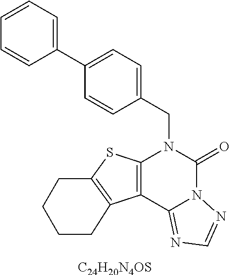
C1=CC=C(C2=CC=C(CN3C4=C(C5=NC=NN5C3=O)C3=C(S4)CCCC3)C=C2)C=C1.[C24H20N4OS]
